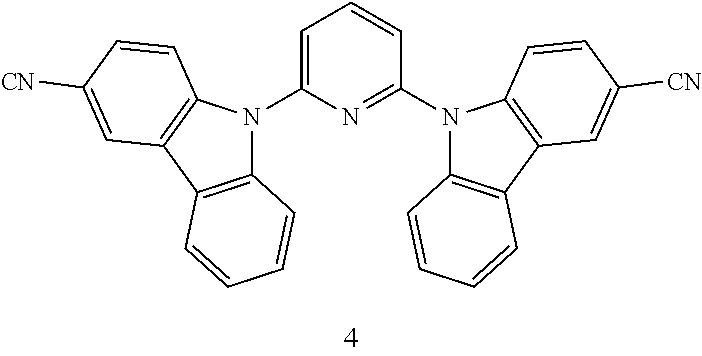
C12=C(C3=C(N1C1=CC=CC(N4C5=C(C6=C4C=CC([CN])=C6)C=CC=C5)=N1)C=CC([CN])=C3)C=CC=C2
